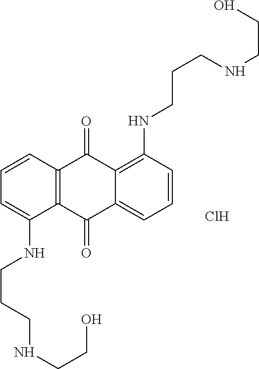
C1=CC2=C(C(NCCCNCCO)=C1)C(=O)C1=CC=CC(NCCCNCCO)=C1C2=O.Cl
